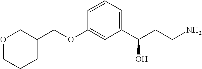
C1=CC=C(C(CCN)O)C=C1OCC1COCCC1
